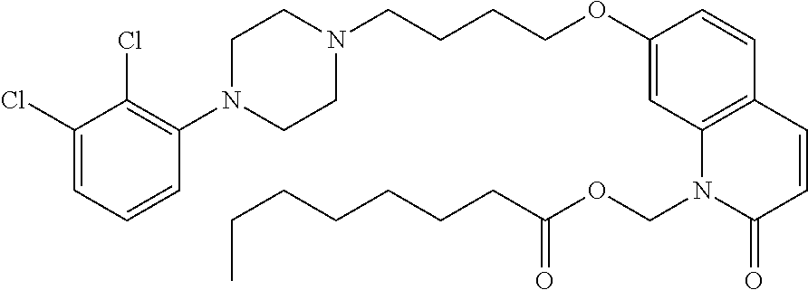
C1(Cl)=CC=CC(N2CCN(CCCCOC3=CC4=C(C=C3)C=CC(=O)N4COC(CCCCCCC)=O)CC2)=C1Cl
